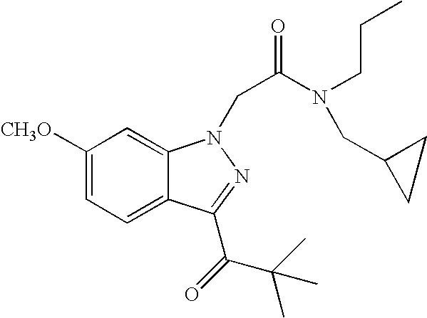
C1([CH3O])=CC=C2C(=C1)N(CC(N(CCC)CC1CC1)=O)N=C2C(=O)C(C)(C)C
